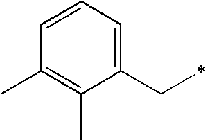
C1=CC=C(CC)C(C)=C1C
